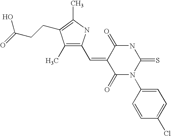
C1(C)=C(C=C2C(=O)N(C3=CC=C(Cl)C=C3)C(=S)NC2=O)NC(C)=C1CCC(=O)O
